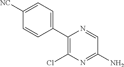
C1=C([NC])C=CC(C2=C(Cl)N=C(N)C=N2)=C1
